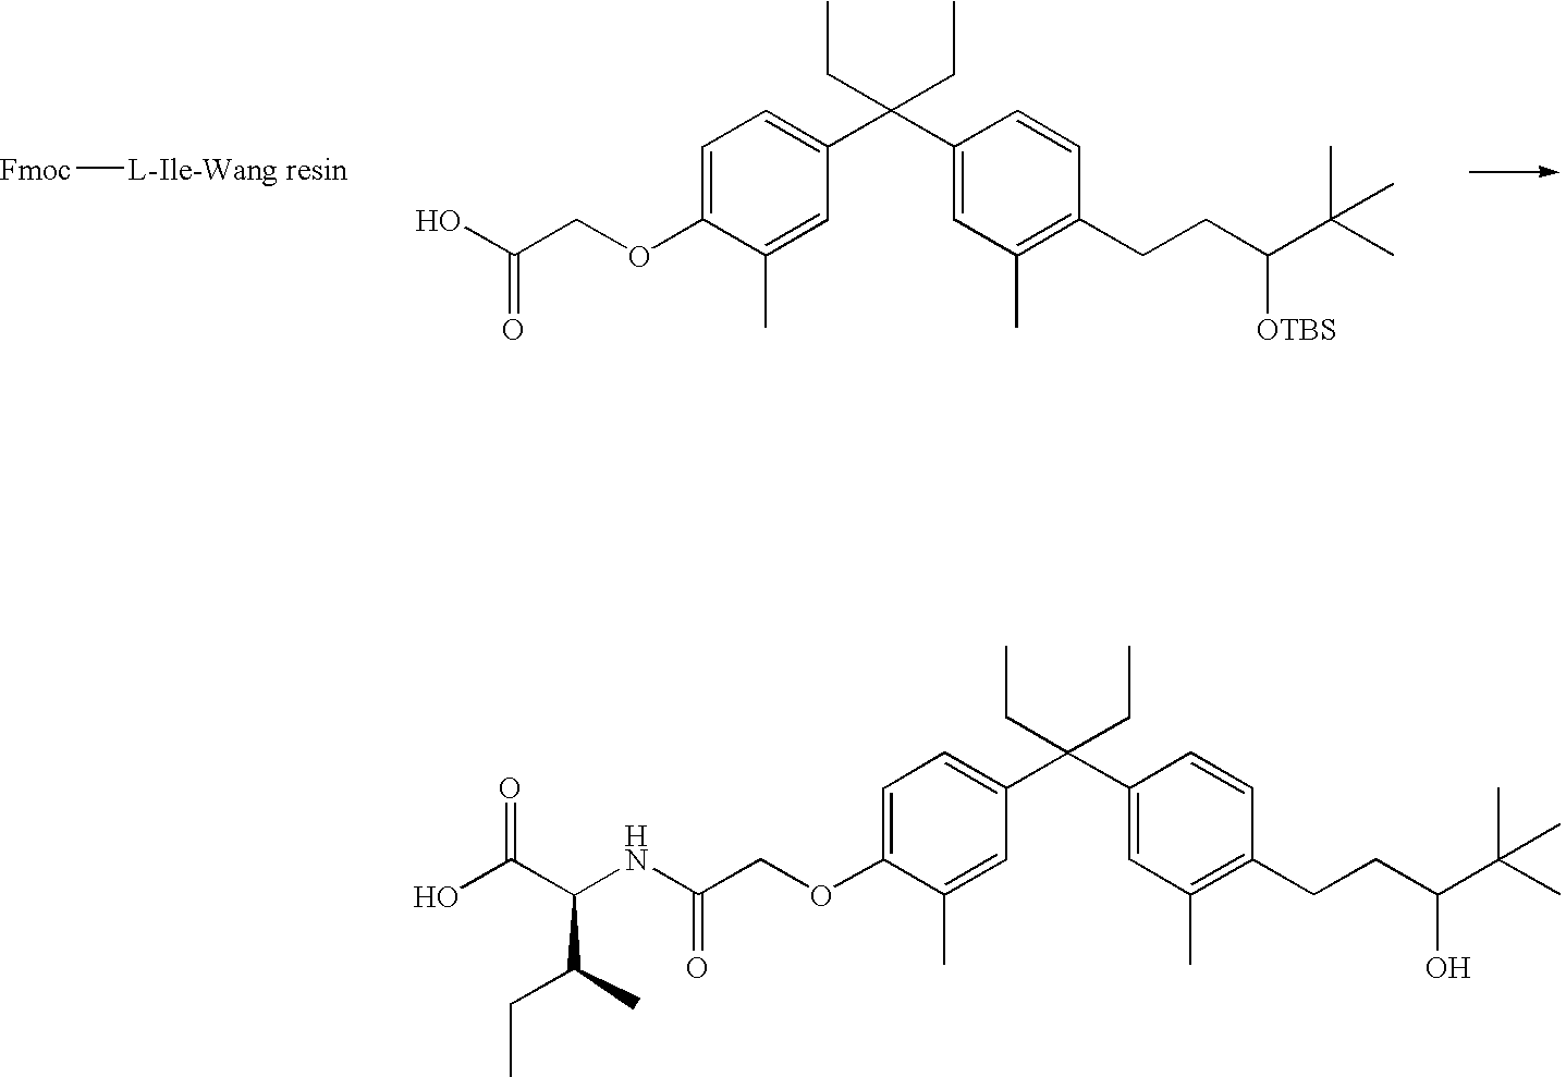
C1=C(OCC(NC(C(O)=O)C(CC)C)=O)C(C)=CC(C(C2=CC(C)=C(CCC(O)C(C)(C)C)C=C2)(CC)CC)=C1.C1=C(OCC(O)=O)C(C)=CC(C(C2=CC(C)=C(CCC([OTBS])C(C)(C)C)C=C2)(CC)CC)=C1.[L-Ile-Wang resin][Fmoc]
